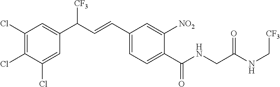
C1(Cl)=C(Cl)C(Cl)=CC(C(C=CC2=CC=C(C(NCC(NC[CF3])=O)=O)C([NO2])=C2)[CF3])=C1
